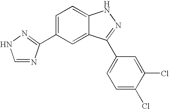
C1=NC(C2=CC=C3C(=C2)C(C2=CC=C(Cl)C(Cl)=C2)=NN3)=NN1
